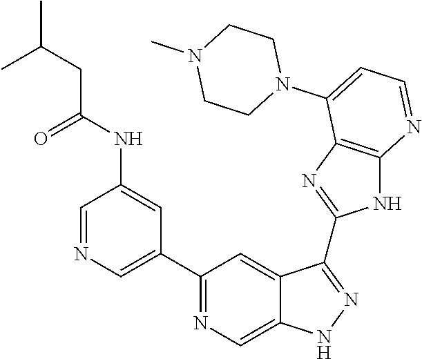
C1=NC=C(C2=NC=C3C(=C2)C(C2=NC4=C(N2)N=CC=C4N2CCN(C)CC2)=NN3)C=C1NC(=O)CC(C)C
